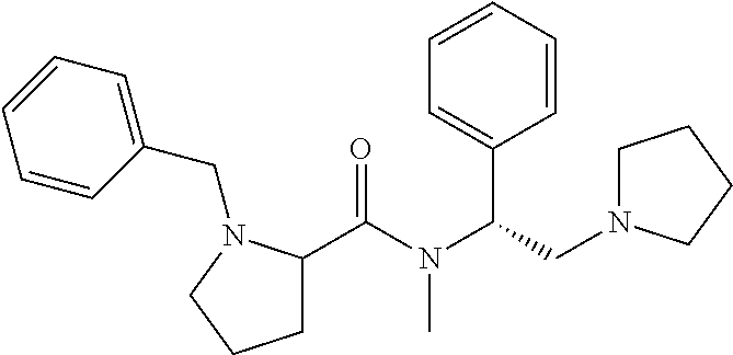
C1C(C(N(C(C2=CC=CC=C2)CN2CCCC2)C)=O)N(CC2=CC=CC=C2)CC1
